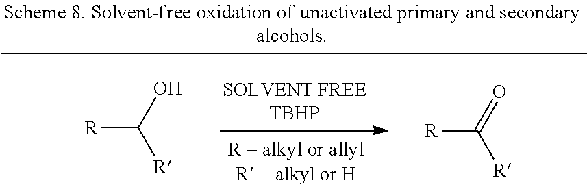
[R]C(O)[R].[R]C(=O)[R]
